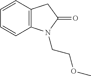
C1=CC2=C(C=C1)N(CCOC)C(=O)C2
